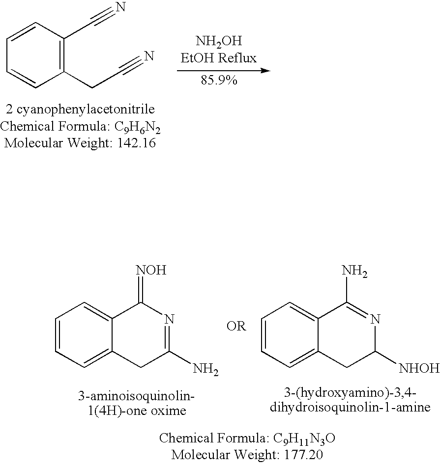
C1=CC=C2C(=C1)C(=[NOH])N=C(N)C2.C1=CC=C2C(=C1)C(N)=NC([NHOH])C2.C1(CC#N)=C(C#N)C=CC=C1
